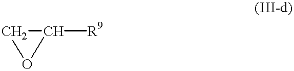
C1([R9])CO1
